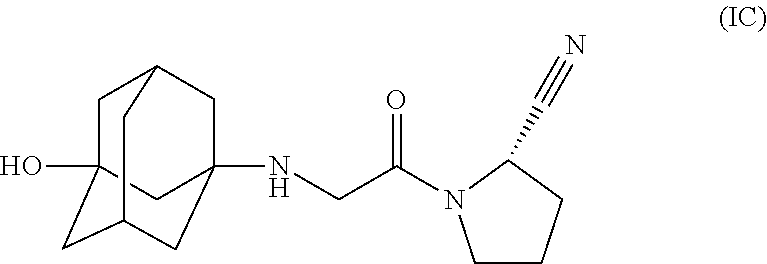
C1CCC(C#N)N1C(C[NH]C12CC3CC(O)(CC(C1)C3)C2)=O
